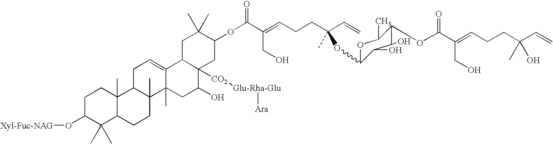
C1C(O[Xyl-Fuc-NAG])C(C)(C)C2C(C)(C1)C1C(C)(CC2)C2(C)C(=CC1)C1C([CO2][Glu-Rha-Glu][Ara])(C(O)C2)CC(OC(C(=CCCC(C=C)(C)OC2OC(C)C(OC(C(=CCCC(C=C)(C)O)CO)=O)C(O)C2O)CO)=O)C(C)(C)C1
